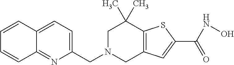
C1(CN2CC3=C(C(C)(C)C2)SC(C(NO)=O)=C3)=CC=C2C(=N1)C=CC=C2
